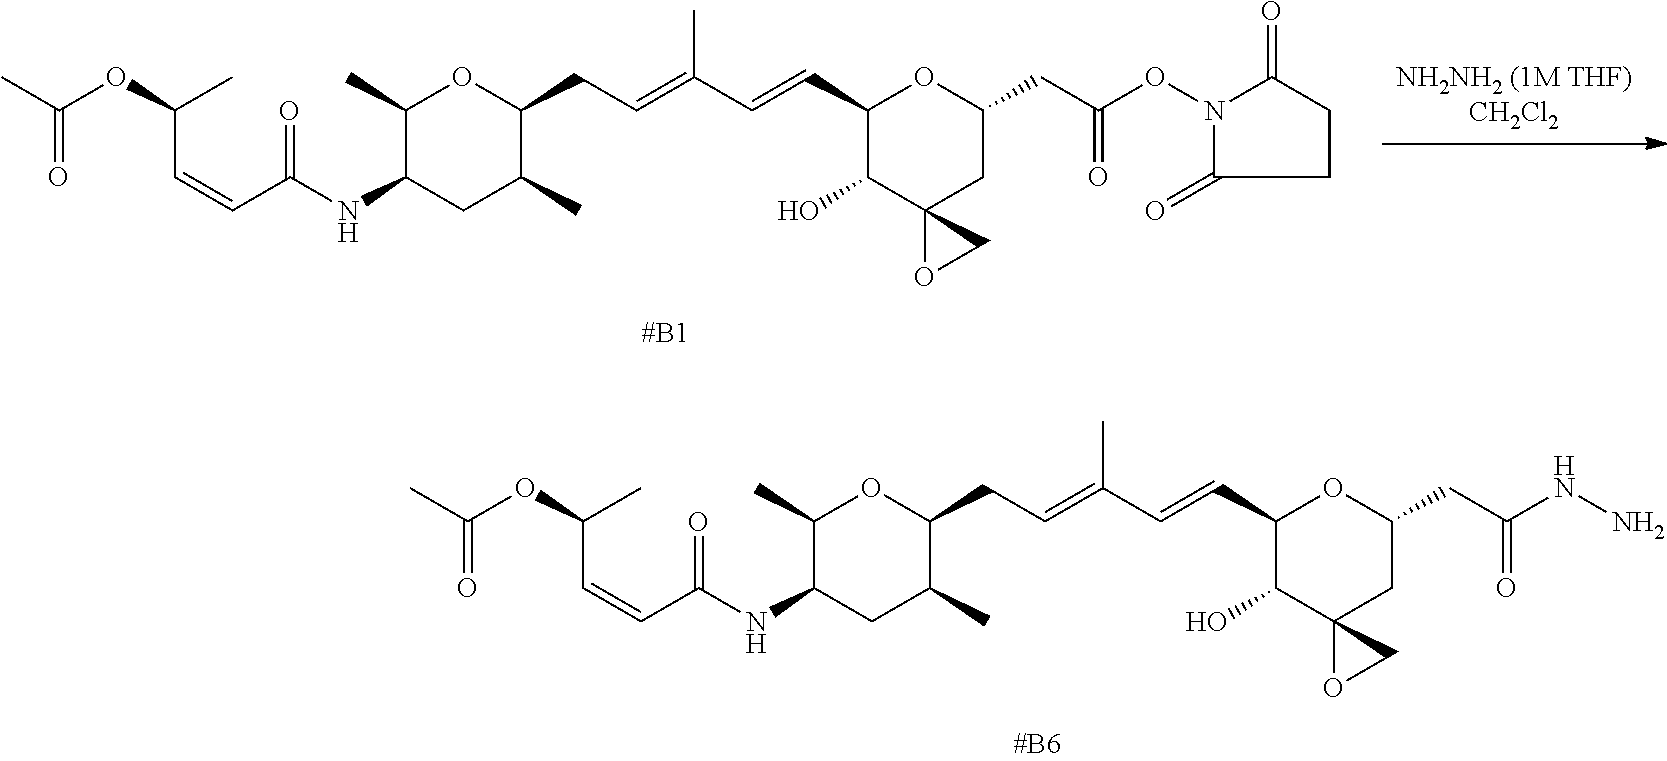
C1(C)C(NC(C=CC(OC(C)=O)C)=O)CC(C)C(CC=C(C=CC2C(O)C3(CC(CC(ON4C(=O)CCC4=O)=O)O2)OC3)C)O1.C1(C)C(NC(C=CC(OC(C)=O)C)=O)CC(C)C(CC=C(C=CC2C(O)C3(CC(CC(NN)=O)O2)OC3)C)O1
